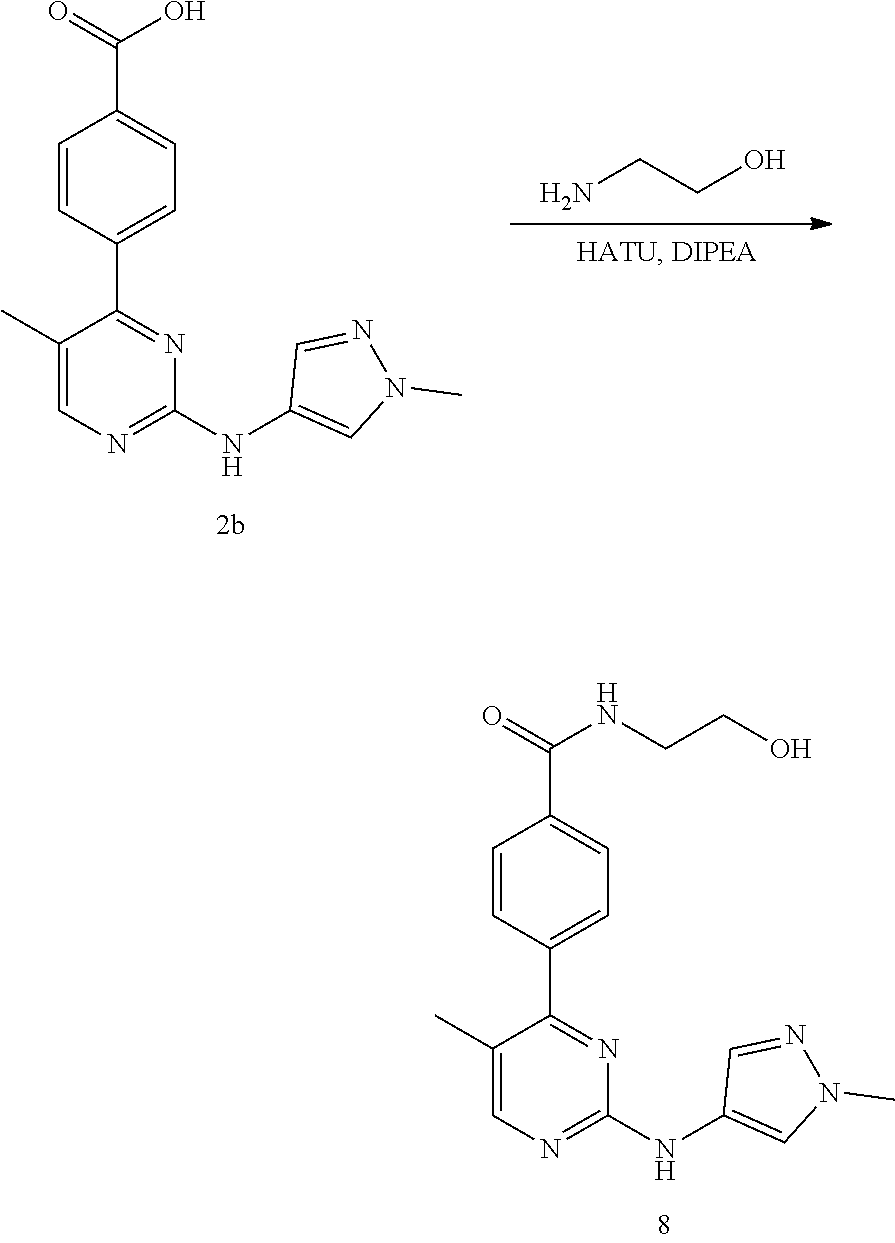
N(C1=NC=C(C)C(C2=CC=C(C(=O)NCCO)C=C2)=N1)C1=CN(C)N=C1.C1(NC2=NC=C(C)C(C3=CC=C(C(=O)O)C=C3)=N2)=CN(C)N=C1.NCCO
